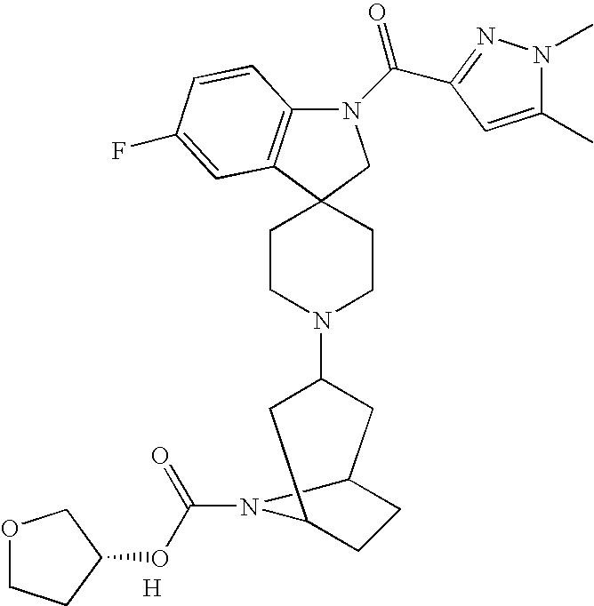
N1(C(=O)C2=NN(C)C(C)=C2)C2=C(C3(C1)CCN(C1CC4CCC(C1)N4C(=O)OC1COCC1)CC3)C=C(F)C=C2.[H]
